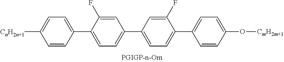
C1([CnH2n+1])=CC=C(C2=CC=C(C3=CC=C(C4=CC=C(O[CmH2m+1])C=C4)C(F)=C3)C=C2F)C=C1
